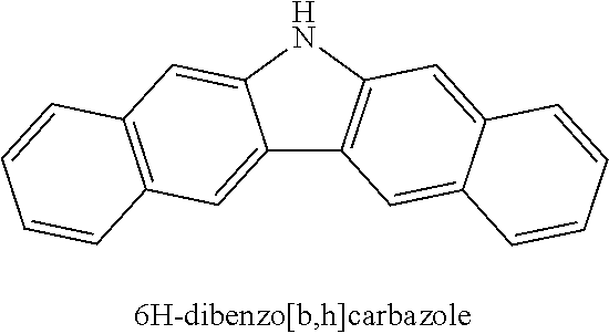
C12=C(NC3=CC4=C(C=C13)C=CC=C4)C=C1C(=C2)C=CC=C1
